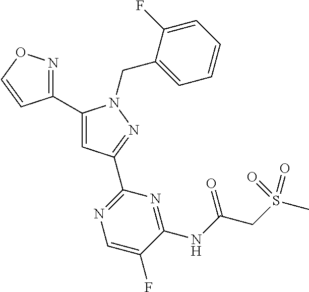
C1(C2=NOC=C2)=CC(C2=NC=C(F)C(NC(CS(C)(=O)=O)=O)=N2)=NN1CC1=CC=CC=C1F
